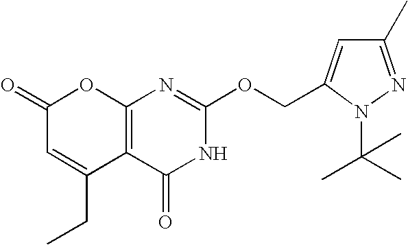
C12=C(C(=O)NC(OCC3=CC(C)=NN3C(C)(C)C)=N1)C(CC)=CC(=O)O2
